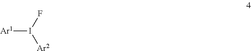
[Ar1]I(F)[Ar2]
